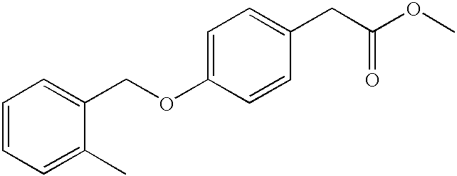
O(C(CC1=CC=C(OCC2=CC=CC=C2C)C=C1)=O)C
